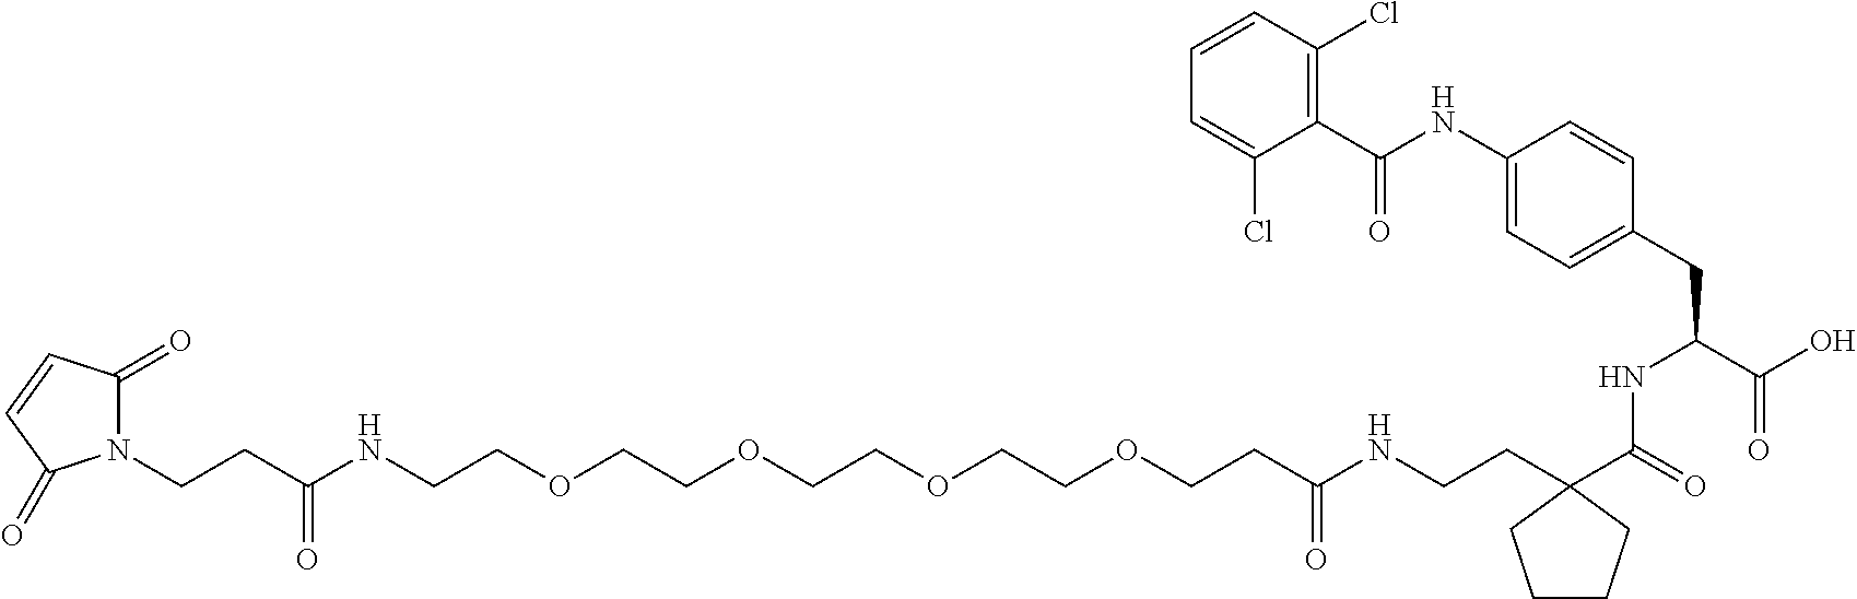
N1(CCC(NCCOCCOCCOCCOCCC(NCCC2(C(=O)NC(CC3=CC=C(NC(C4=C(Cl)C=CC=C4Cl)=O)C=C3)C(O)=O)CCCC2)=O)=O)C(=O)C=CC1=O
